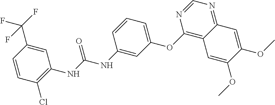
C1=CC(Cl)=C(NC(NC2=CC(OC3=C4C(=NC=N3)C=C(OC)C(OC)=C4)=CC=C2)=O)C=C1C(F)(F)F
